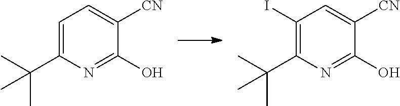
C1=C(C(C)(C)C)N=C(O)C([CN])=C1.C1(I)=C(C(C)(C)C)N=C(O)C([CN])=C1
